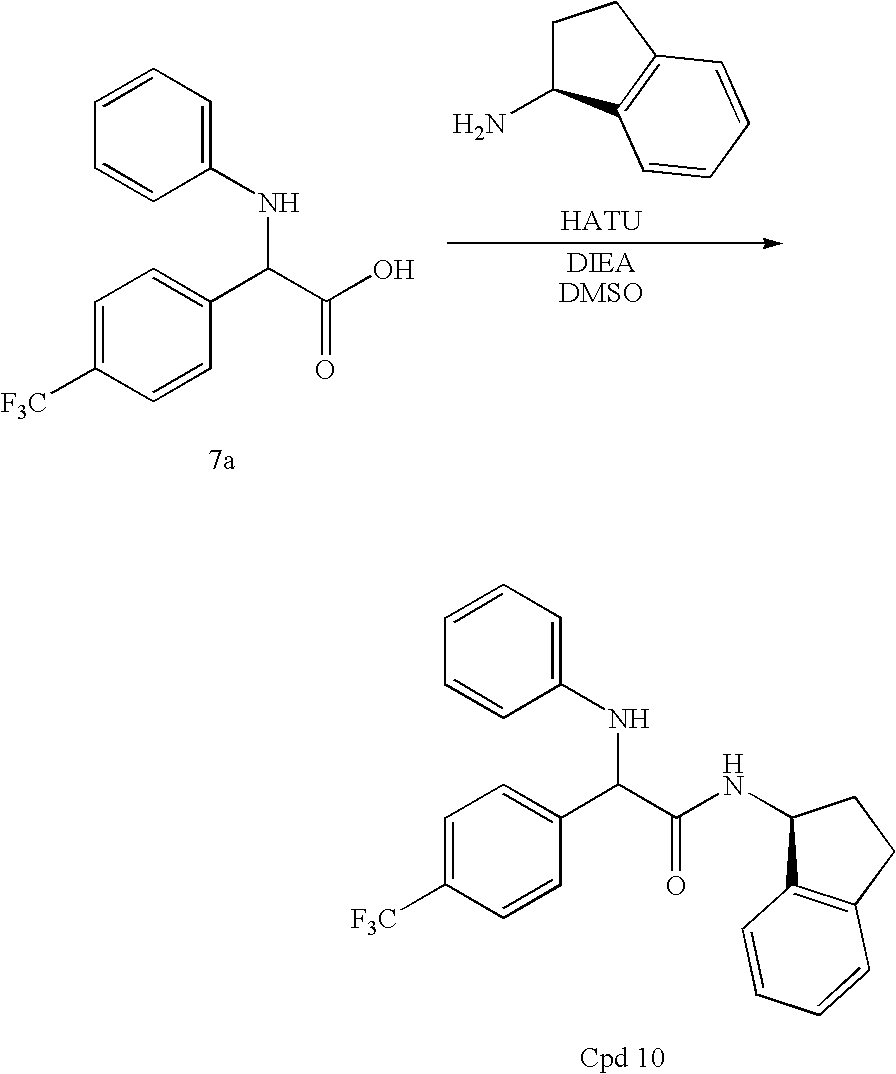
C1=C([F3C])C=CC(C(C(O)=O)NC2=CC=CC=C2)=C1.C1C(N)C2=C(C1)C=CC=C2.C1=C([F3C])C=CC(C(C(=O)NC2C3=C(CC2)C=CC=C3)NC2=CC=CC=C2)=C1
